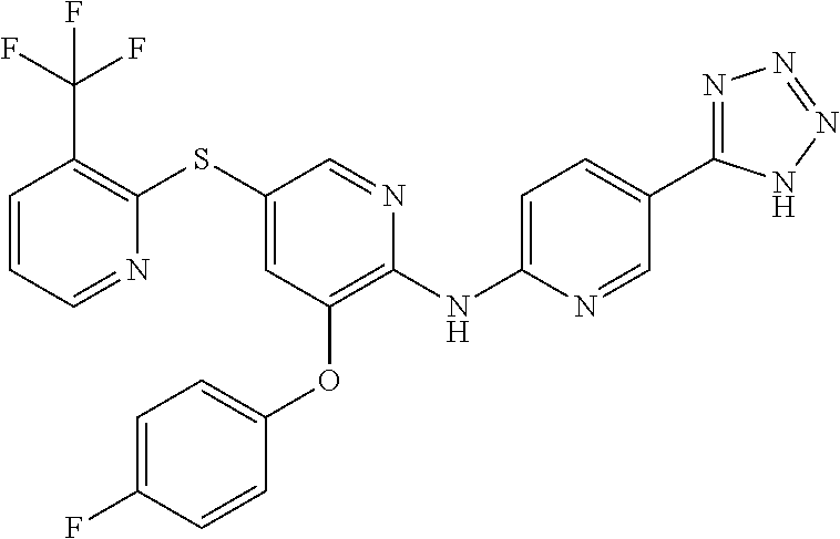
C1(SC2=C(C(F)(F)F)C=CC=N2)=CC(OC2=CC=C(F)C=C2)=C(NC2=CC=C(C3=NN=NN3)C=N2)N=C1
